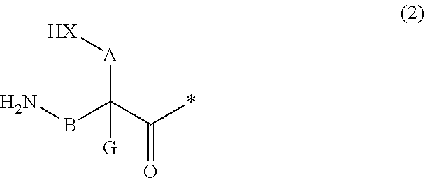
NBC(C(*)=O)([G])[A][HX]
